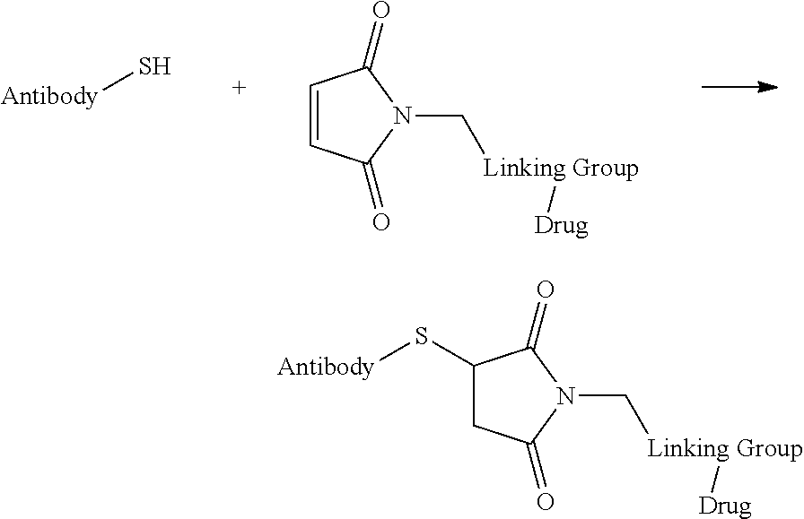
[Antibody]S.C1=CC(=O)N(C[Linking Group][Drug])C1=O.C1(S[Antibody])CC(=O)N(C[Linking Group][Drug])C1=O
